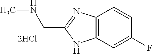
C12=C(C=C(F)C=C1)NC(CNC)=N2
